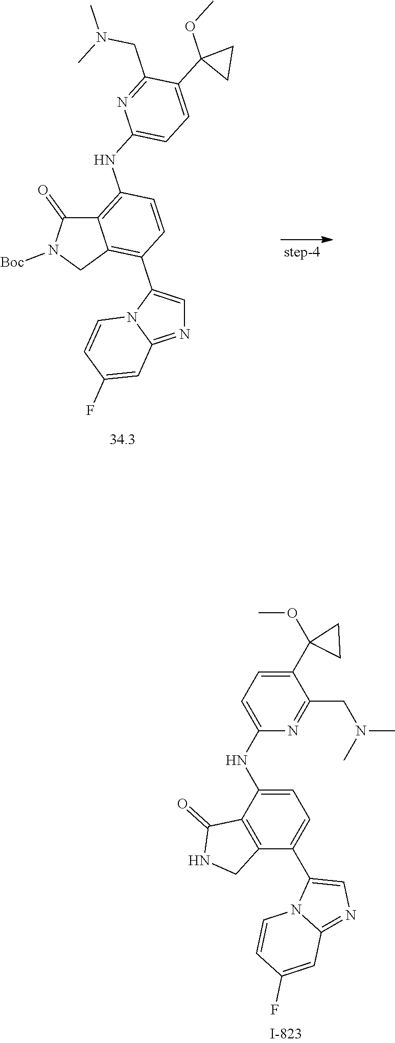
C1(F)=CC2=NC=C(C3=CC=C(NC4=CC=C(C5(OC)CC5)C(CN(C)C)=N4)C4=C3CNC4=O)N2C=C1.C1(F)=CC2=NC=C(C3=C4C(=C(NC5=CC=C(C6(OC)CC6)C(CN(C)C)=N5)C=C3)C(=O)N([Boc])C4)N2C=C1
